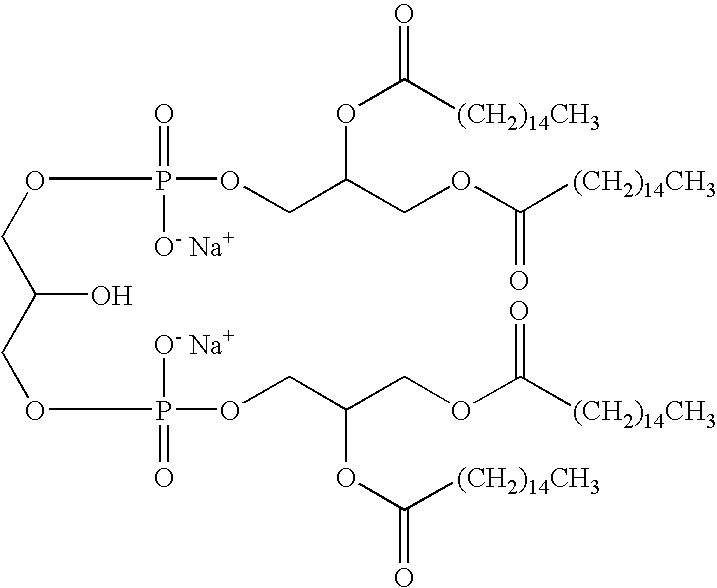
O(CC(O)COP([O- Na+])(=O)OCC(COC([(CH2)14CH3])=O)OC(=O)[(CH2)14CH3])P([O- Na+])(OCC(COC([(CH2)14CH3])=O)OC([(CH2)14CH3])=O)=O
